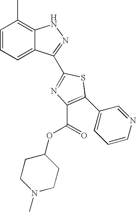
C1=CC=C2C(=C1C)NN=C2C1=NC(C(OC2CCN(C)CC2)=O)=C(C2=CC=CN=C2)S1
